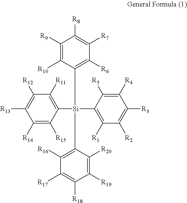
C1([R14])=C([R15])C([Si](C2=C([R1])C([R2])=C([R3])C([R4])=C2[R5])(C2=C([R6])C([R7])=C([R8])C([R9])=C2[R10])C2=C([R16])C([R17])=C([R18])C([R19])=C2[R20])=C([R11])C([R12])=C1[R13]
